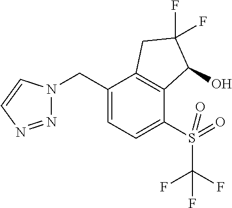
C1(CN2N=NC=C2)=CC=C(S(=O)(C(F)(F)F)=O)C2=C1CC(F)(F)C2O
